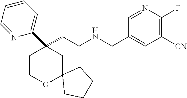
C(CNCC1=CC([CN])=C(F)N=C1)C1(C2=CC=CC=N2)CCOC2(C1)CCCC2
